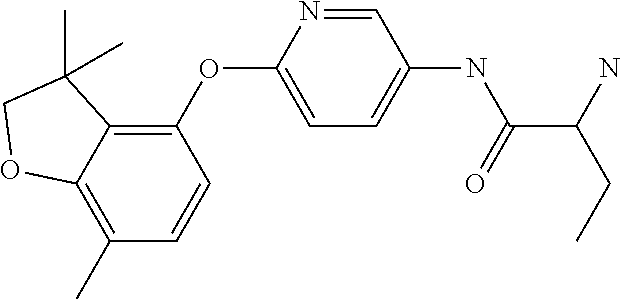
C12=C(C)C=CC(OC3=CC=C(NC(=O)C(N)CC)C=N3)=C1C(C)(C)CO2
